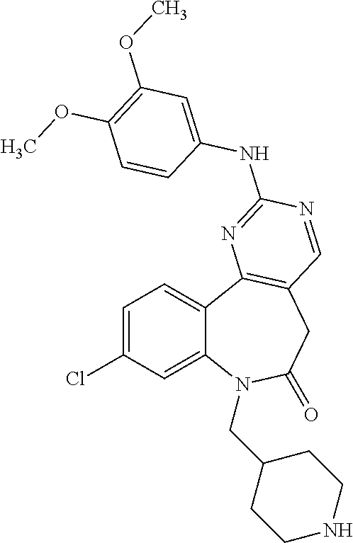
C1=C(Cl)C=C2C(=C1)C1=C(CC(=O)N2CC2CCNCC2)C=NC(NC2=CC(OC)=C(OC)C=C2)=N1
